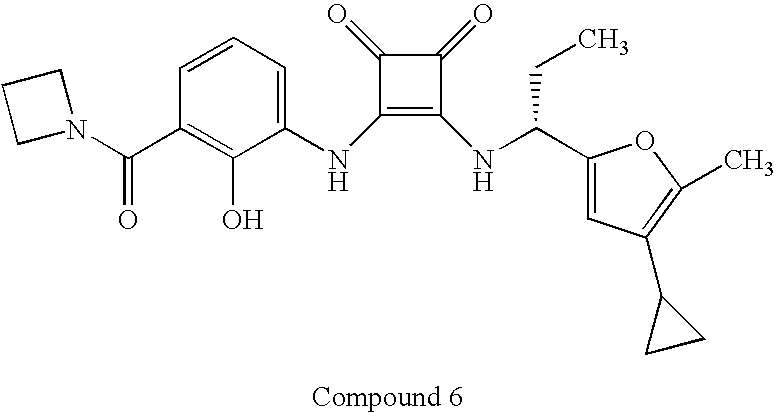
C1(NC2=CC=CC(C(=O)N3CCC3)=C2O)=C(NC(C2=CC(C3CC3)=C(C)O2)CC)C(=O)C1=O
